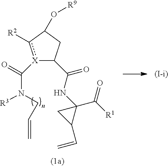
[X]1(C(N([R3])CC=C)=O)c([R2])C(O[R9])CC1C(NC1(C([R1])=O)CC1C=C)=O
